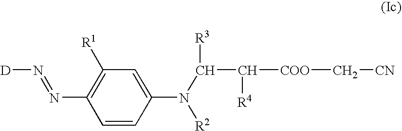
C1=CC(N([R2])C(C([COO]C[CN])[R4])[R3])=CC([R1])=C1N=N[D]
